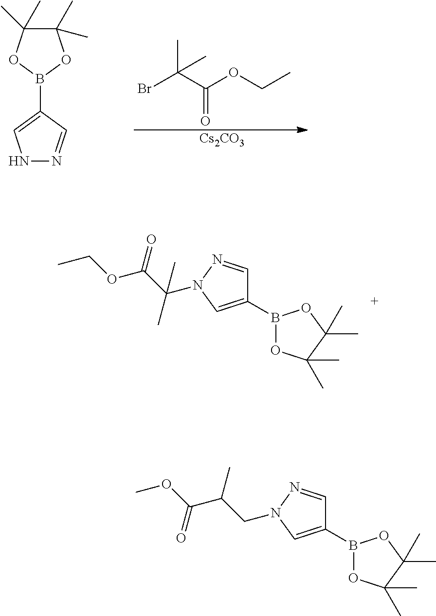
BrC(C(OCC)=O)(C)C.[Cs2CO3].N1N=CC(B2OC(C)(C)C(C)(C)O2)=C1.B1(C2=CN(C(C(=O)OCC)(C)C)N=C2)OC(C)(C)C(C)(C)O1.B1(C2=CN(CC(C)C(OC)=O)N=C2)OC(C)(C)C(C)(C)O1
